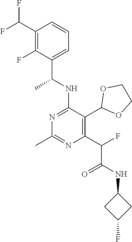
C1(C(F)F)=C(F)C(C(NC2=NC(C)=NC(C(F)C(NC3CC(F)C3)=O)=C2C2OCCO2)C)=CC=C1
